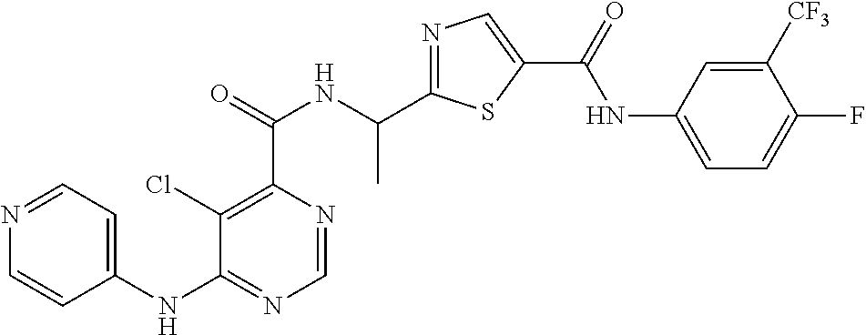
C1=NC(C(=O)NC(C2=NC=C(C(=O)NC3=CC=C(F)C([CF3])=C3)S2)C)=C(Cl)C(NC2=CC=NC=C2)=N1
